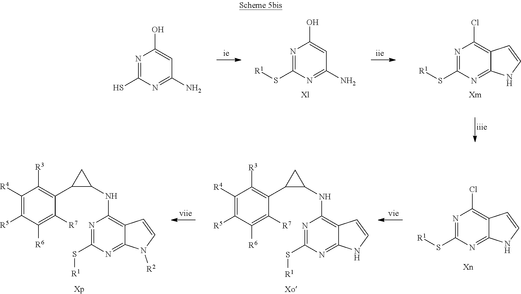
N1=C(S[R1])N=C(N)C=C1O.[Xl].N1=C(S[R1])N=C2C(=C1Cl)C=CN2.[Xm].N1=C(S)N=C(N)C=C1O.N1=C(S[R1])N=C2C(=C1NC1C(C3=C([R3])C([R4])=C([R5])C([R6])=C3[R7])C1)C=CN2[R2].N1=C(S[R1])N=C2C(=C1Cl)C=CN2.N1=C(S[R1])N=C2C(=C1NC1C(C3=C([R3])C([R4])=C([R5])C([R6])=C3[R7])C1)C=CN2
